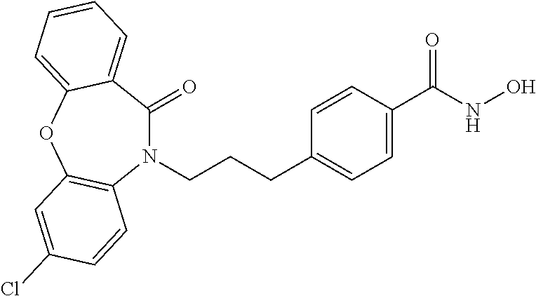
N1(CCCC2=CC=C(C(=O)NO)C=C2)C(=O)C2=CC=CC=C2OC2=C1C=CC(Cl)=C2
